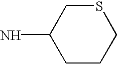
C1CCSCC1N
